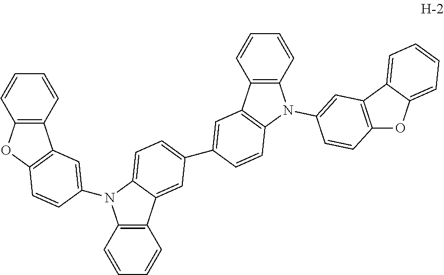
C12=C(C=CC=C1)C1=C(O2)C=CC(N2C3=C(C4=CC(C5=CC6=C(C=C5)N(C5=CC7=C(OC8=CC=CC=C87)C=C5)C5=C6C=CC=C5)=CC=C42)C=CC=C3)=C1
